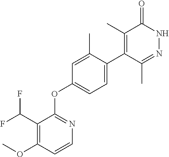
C1(C)=C(C2=CC=C(OC3=NC=CC(OC)=C3C(F)F)C=C2C)C(C)=NNC1=O
